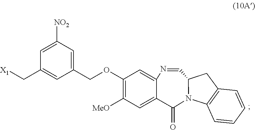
C1=CC2=C(C=C1)CC1N2C(=O)C2=CC([MeO])=C(OCC3=CC([NO2])=CC(C[X1])=C3)C=C2N=C1
